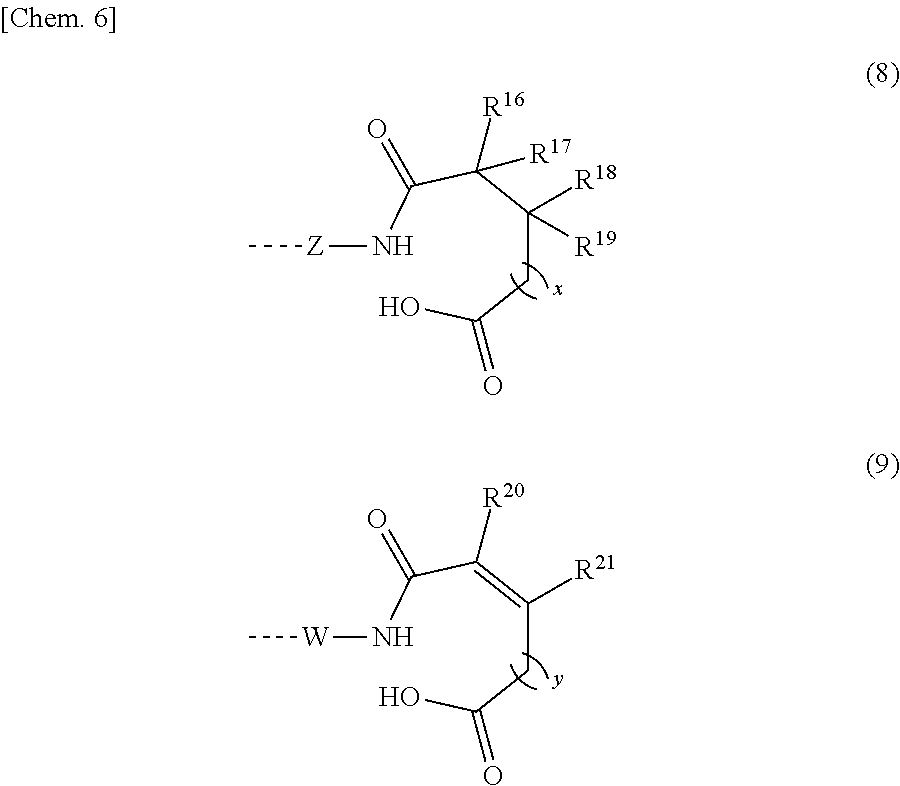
C(CC(O)=O)(C(C(N[Z]C)=O)([R17])[R16])([R19])[R18].C(CC(O)=O)(=C(C(N[W]C)=O)[R20])[R21]
